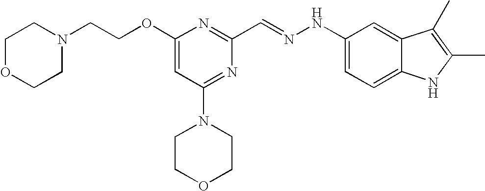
C(COC1=CC(N2CCOCC2)=NC(C=NNC2=CC=C3C(=C2)C(C)=C(C)N3)=N1)N1CCOCC1
